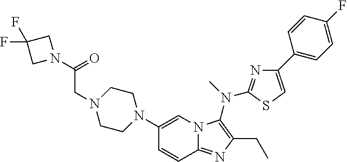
C1(N2CCN(CC(N3CC(F)(F)C3)=O)CC2)=CN2C(=NC(CC)=C2N(C)C2=NC(C3=CC=C(F)C=C3)=CS2)C=C1
